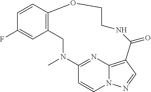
C1=CC2=C(C=C1F)CN(C)C1=NC3=C(C=NN3C=C1)C(=O)NCCO2
